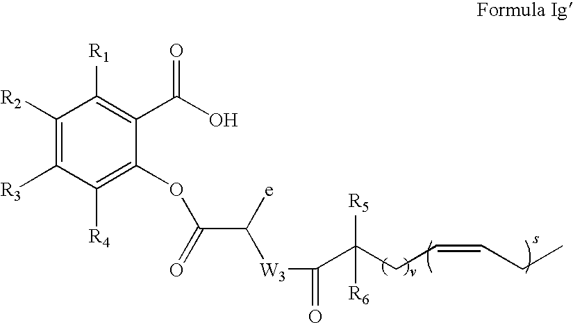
C1([R2])=C([R3])C([R4])=C(OC(C([e])[W3]C(=O)C(CC=CCC)([R5])[R6])=O)C(C(O)=O)=C1[R1]
